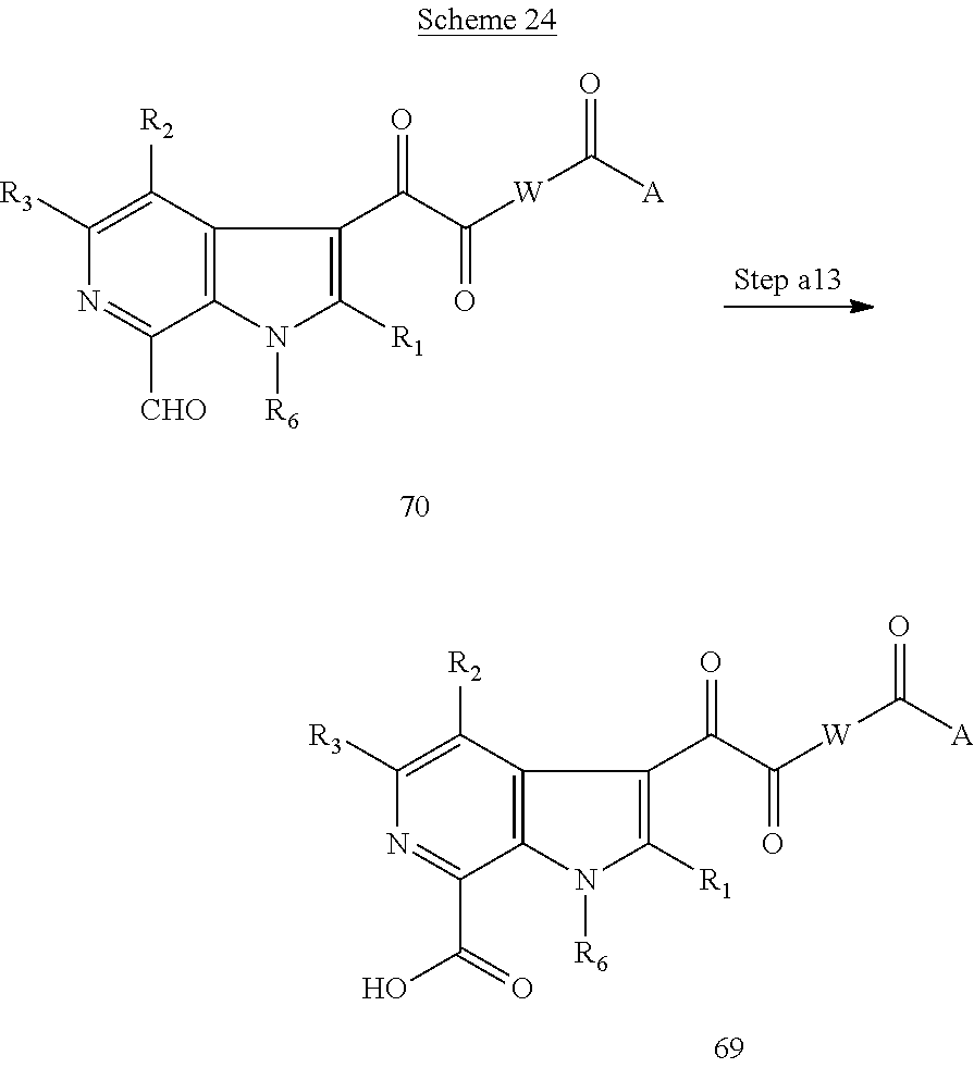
C1([R3])=C([R2])C2=C(C(C(O)=O)=N1)N([R6])C([R1])=C2C(C(=O)[W]C([A])=O)=O.C1([R3])=C([R2])C2=C(C([CHO])=N1)N([R6])C([R1])=C2C(C(=O)[W]C([A])=O)=O
